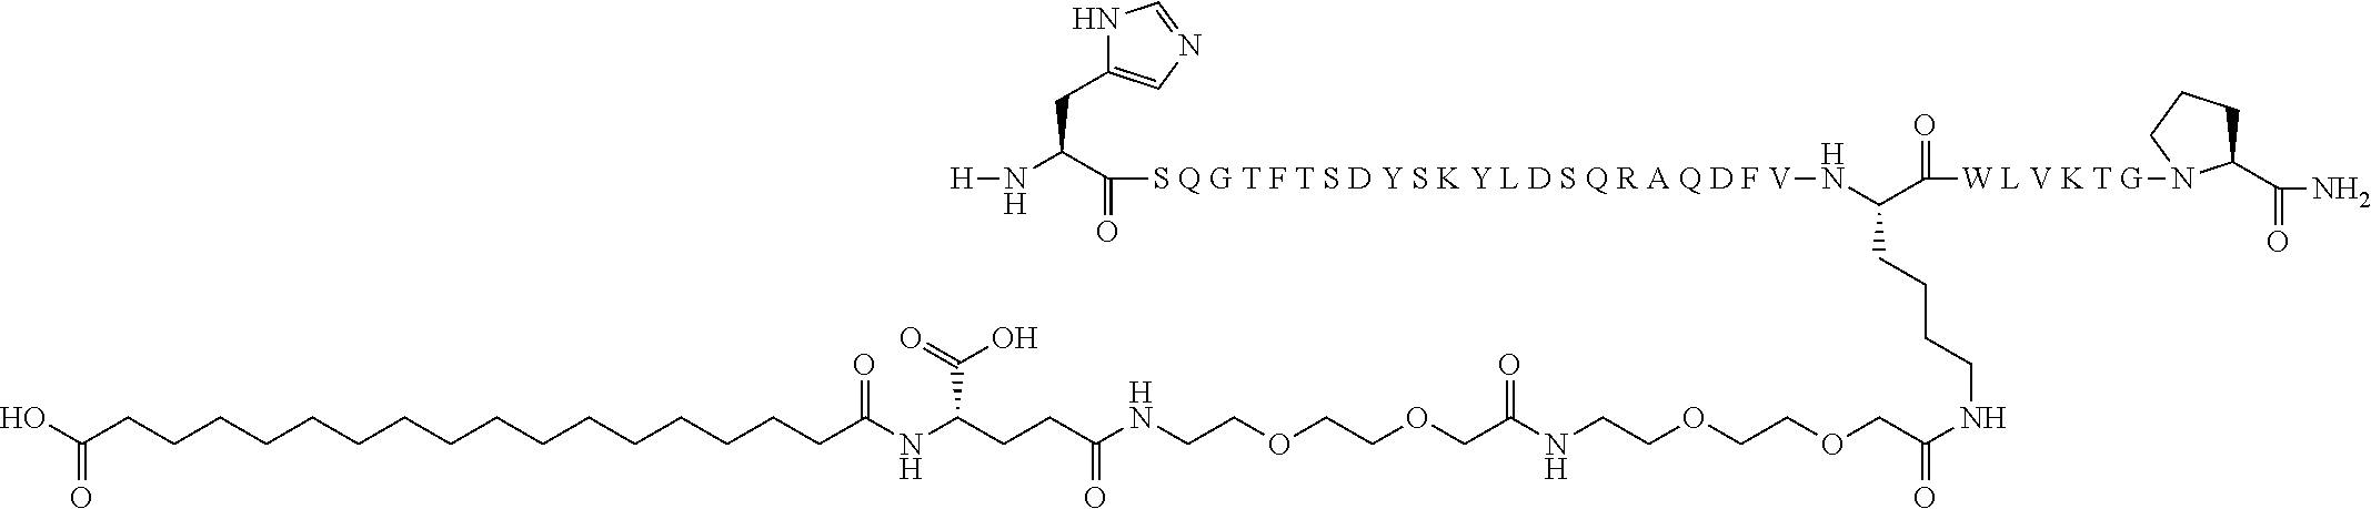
OC(CCCCCCCCCCCCCCCCC(NC(CCC(NCCOCCOCC(NCCOCCOCC(NCCCCC(N[S Q G T F T S D Y S K Y L D S Q R A Q D F V]C(C(N[H])CC1=CN=CN1)=O)C(=O)[W L V K T G]N1C(C(N)=O)CCC1)=O)=O)=O)C(O)=O)=O)=O
